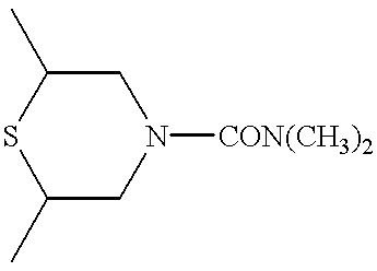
S1C(C)CN([CON(CH3)2])CC1C
